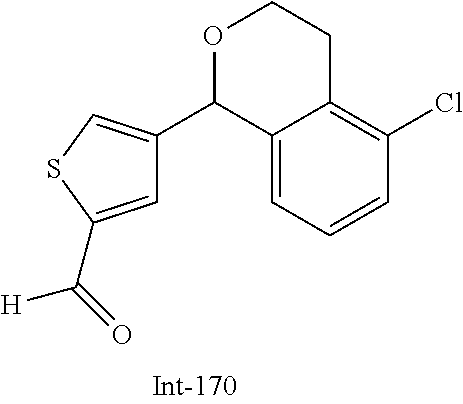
C1=C(C(=O)[H])SC=C1C1C2=CC=CC(Cl)=C2CCO1
